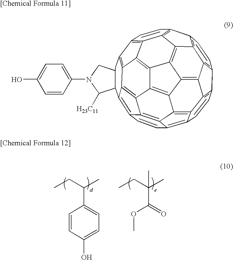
C1(C(CC)C)=CC=C(O)C=C1.C(C(CC)(C)C)(OC)=O.C1=CC2=C3C4=C1C1=C5C4=C4C6=C3C3=C2C=CC2=C3C3=C6C6=C4C4=C5C(=C5C=CC7=C8C(=C6C7=C45)C3=C2C=C8)C2C(C1)CN(C1=CC=C(O)C=C1)C2[H23C11].[[Chemical Formula 11]].[[Chemical Formula 12]]
